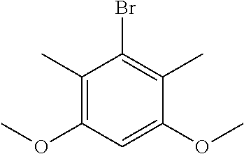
C1(C)=C(OC)C=C(OC)C(C)=C1Br
